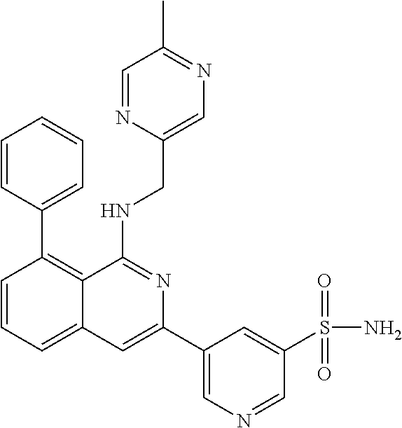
C1=CC(C2=C3C(=CC=C2)C=C(C2=CN=CC(S(=O)(=O)N)=C2)N=C3NCC2=CN=C(C)C=N2)=CC=C1
